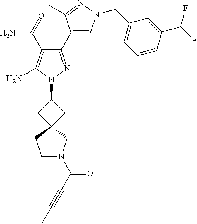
N1=C(C)C(C2=NN(C3CC4(C3)CCN(C(C#CC)=O)C4)C(N)=C2C(=O)N)=CN1CC1=CC=CC(C(F)F)=C1
